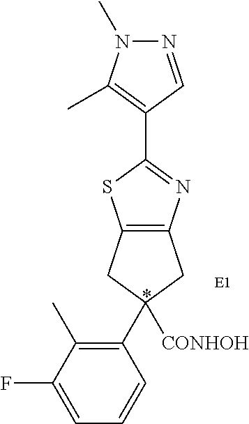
C1(C2=NC3=C(S2)CC(C2=C(C)C(F)=CC=C2)([CONHOH])C3)=C(C)N(C)N=C1
